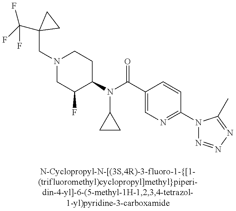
C(N1CC(F)C(N(C(C2=CN=C(N3N=NN=C3C)C=C2)=O)C2CC2)CC1)C1(C(F)(F)F)CC1
